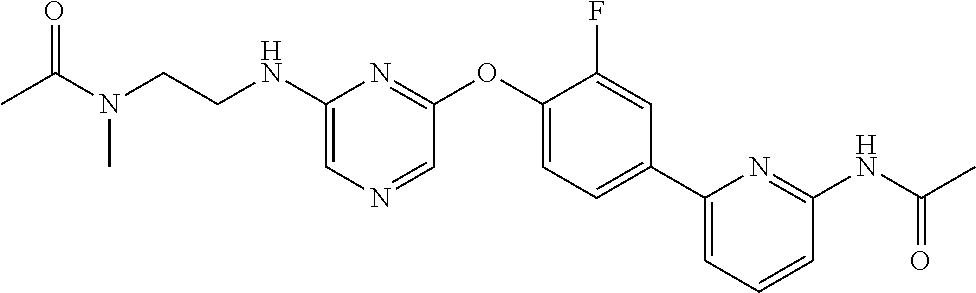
C1(NCCN(C)C(=O)C)=CN=CC(OC2=CC=C(C3=CC=CC(NC(C)=O)=N3)C=C2F)=N1
